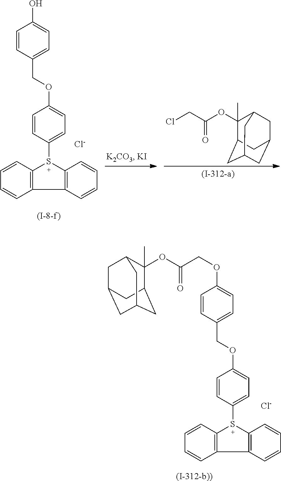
C1([S+]2C3=C(C4=C2C=CC=C4)C=CC=C3)=CC=C(OCC2=CC=C(O)C=C2)C=C1.[Cl-].C1(OC(CCl)=O)(C)C2CC3CC(CC1C3)C2.[(I-312-b))].C1([S+]2C3=C(C4=C2C=CC=C4)C=CC=C3)=CC=C(OCC2=CC=C(OCC(OC3(C)C4CC5CC(CC3C5)C4)=O)C=C2)C=C1.[Cl-]
